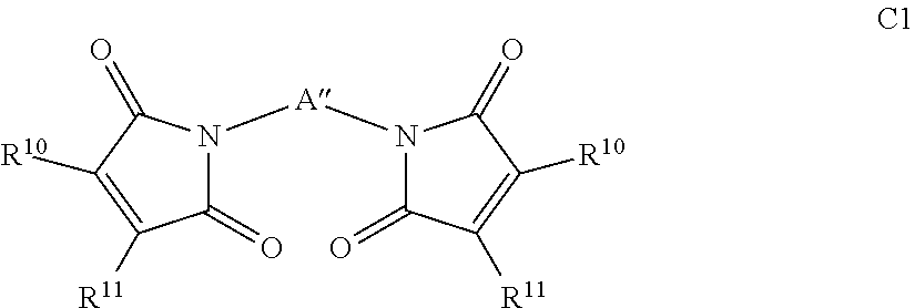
C1(=O)N([A]N2C(=O)C([R11])=C([R10])C2=O)C(=O)C([R10])=C1[R11]
